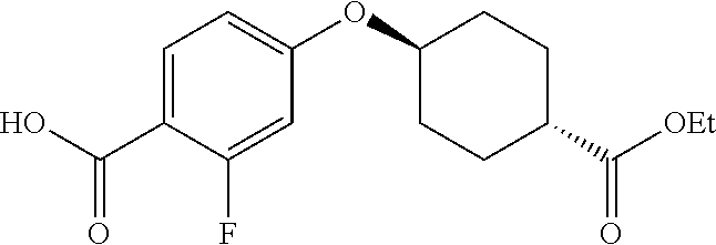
OC(C1=CC=C(OC2CCC(C([OEt])=O)CC2)C=C1F)=O
